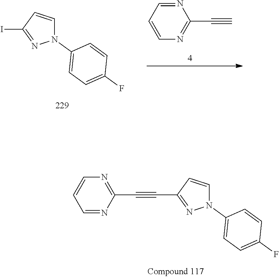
N1(C2=CC=C(F)C=C2)C=CC(C#CC2=NC=CC=N2)=N1.N1(C2=CC=C(F)C=C2)C=CC(I)=N1.N1=CC=CN=C1C#C
